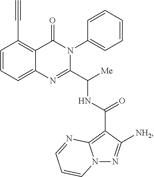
C1=CC=C2C(=C1C#C)C(=O)N(C1=CC=CC=C1)C(C([Me])NC(C1=C3N(N=C1[NH2])C=CC=N3)=O)=N2
